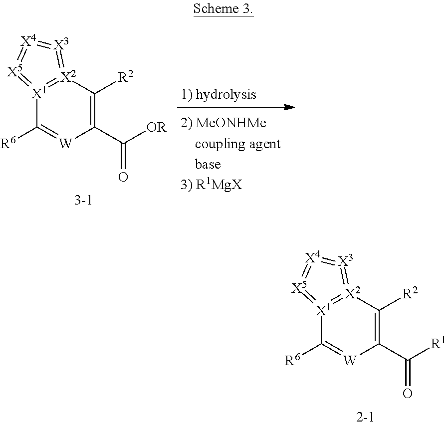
[X1]12=[X2](=[X3]=[X4]=[X5]=1)C([R2])=C(C(=O)[OR])[W]=C2[R6].[X1]12=[X2](=[X3]=[X4]=[X5]=1)C([R2])=C(C(=O)[R1])[W]=C2[R6]
